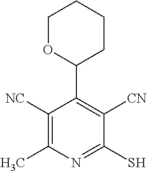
C1OC(C2=C([CN])C(S)=NC(C)=C2[NC])CCC1
